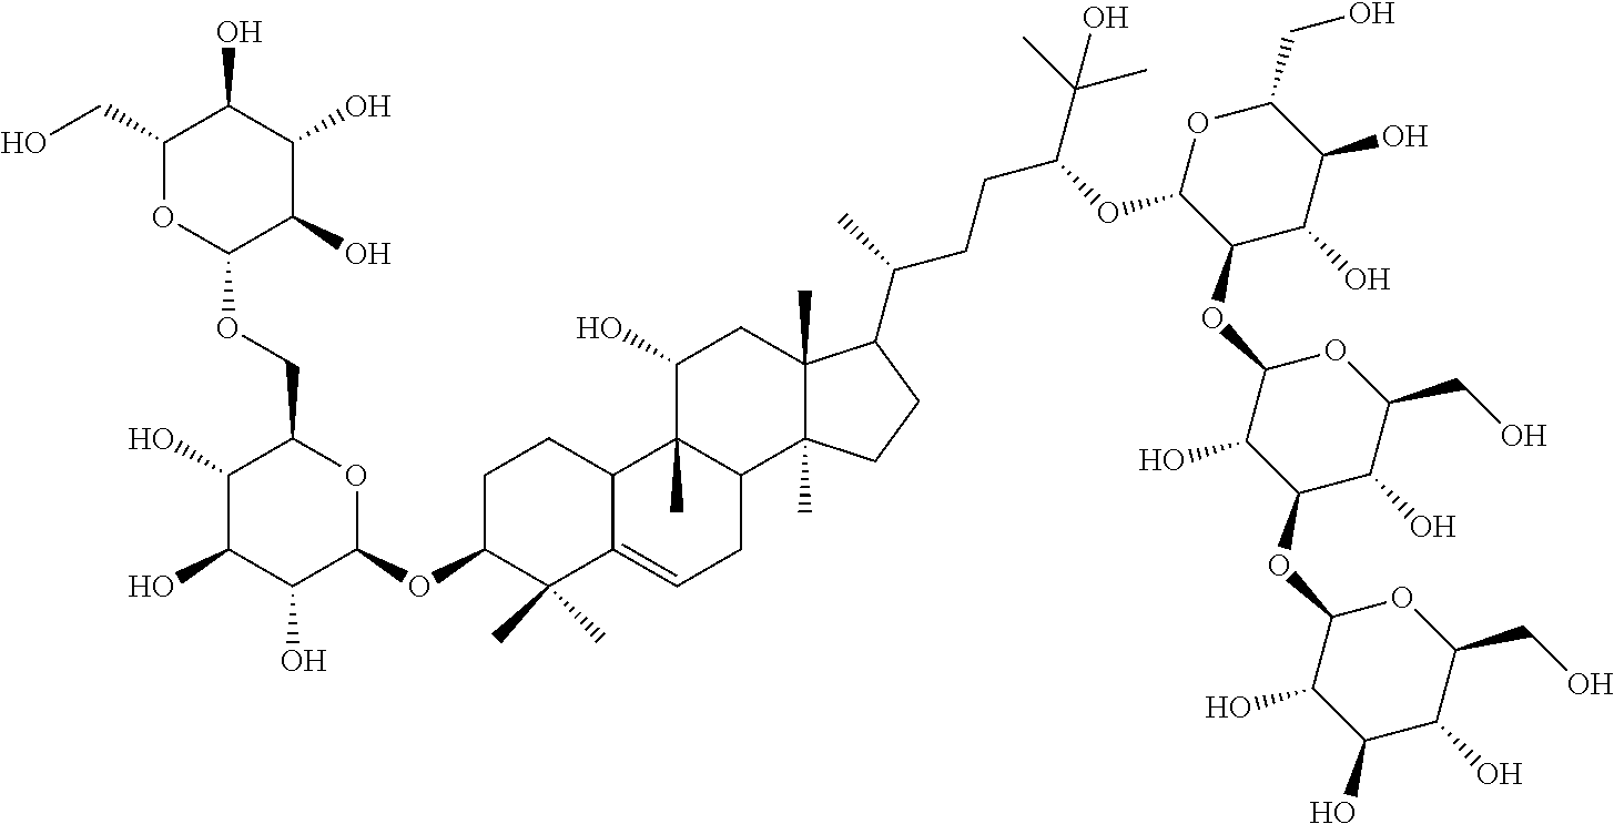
C1C(OC2OC(COC3C(O)C(O)C(O)C(CO)O3)C(O)C(O)C2O)C(C)(C)C2=CCC3C(C)(C2C1)C(O)CC1(C)C3(C)CCC1C(CCC(C(C)(C)O)OC1C(OC2C(O)C(OC3C(O)C(O)C(O)C(CO)O3)C(O)C(CO)O2)C(O)C(O)C(CO)O1)C
